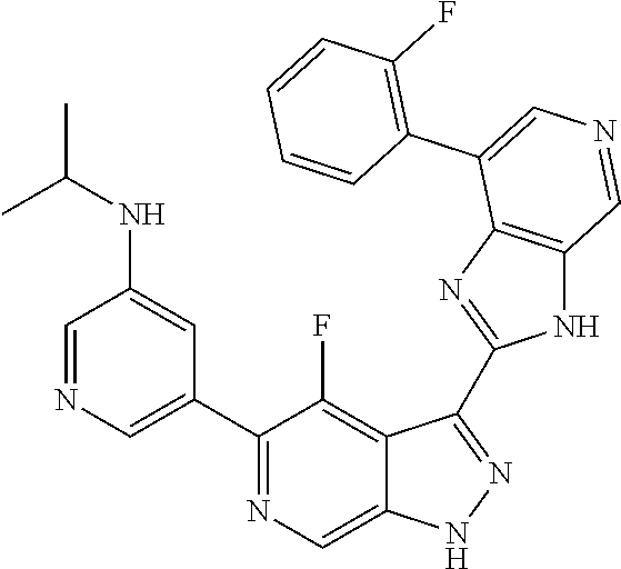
C1(C2=CN=CC(NC(C)C)=C2)=NC=C2C(=C1F)C(C1=NC3=C(N1)C=NC=C3C1=C(F)C=CC=C1)=NN2
